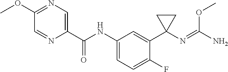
N1=C(OC)C=NC(C(NC2=CC=C(F)C(C3(N=C(N)OC)CC3)=C2)=O)=C1
